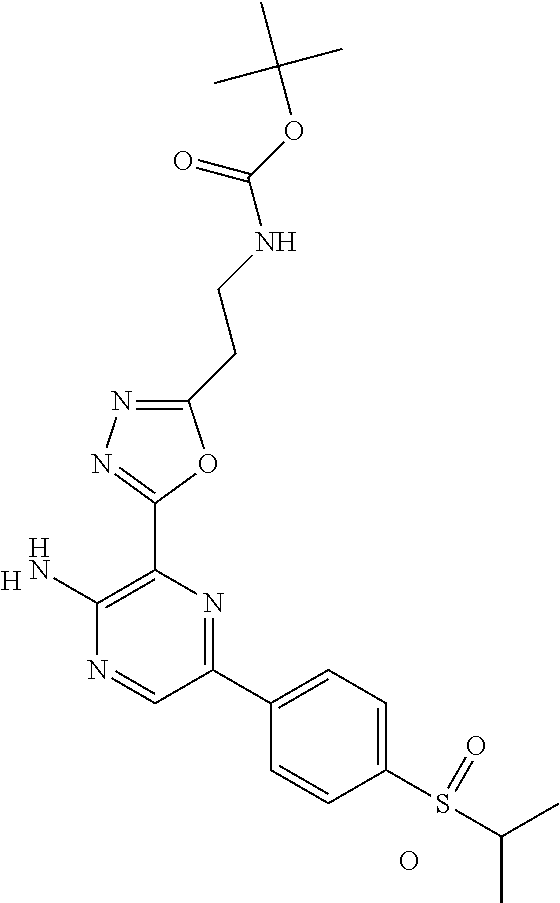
[H].C1(N)=C(C2=NN=C(CCNC(=O)OC(C)(C)C)O2)N=C(C2=CC=C(S(C(C)C)=O)C=C2)C=N1.O
